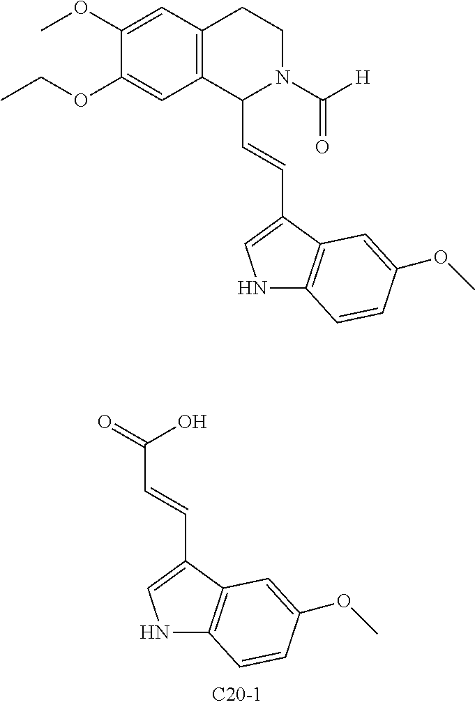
C1(OC)=CC2=C(C=C1OCC)C(C=CC1=CNC3=C1C=C(OC)C=C3)N(C([H])=O)CC2.O=C(O)C=CC1=CNC2=C1C=C(OC)C=C2
